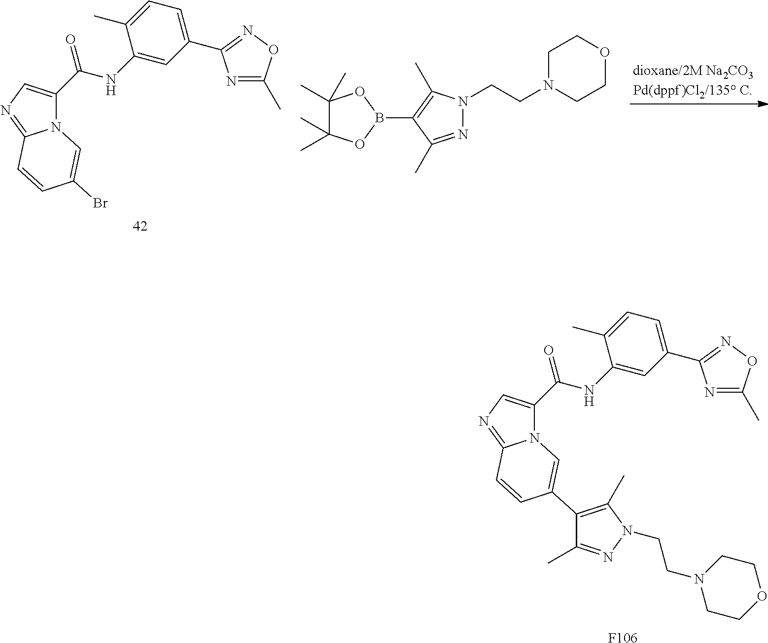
N12C(=NC=C1C(NC1=CC(C3=NOC(C)=N3)=CC=C1C)=O)C=CC(Br)=C2.C1(C)(C)C(C)(C)OB(C2=C(C)N(CCN3CCOCC3)N=C2C)O1.N12C(=NC=C1C(NC1=CC(C3=NOC(C)=N3)=CC=C1C)=O)C=CC(C1=C(C)N(CCN3CCOCC3)N=C1C)=C2.[F106]
